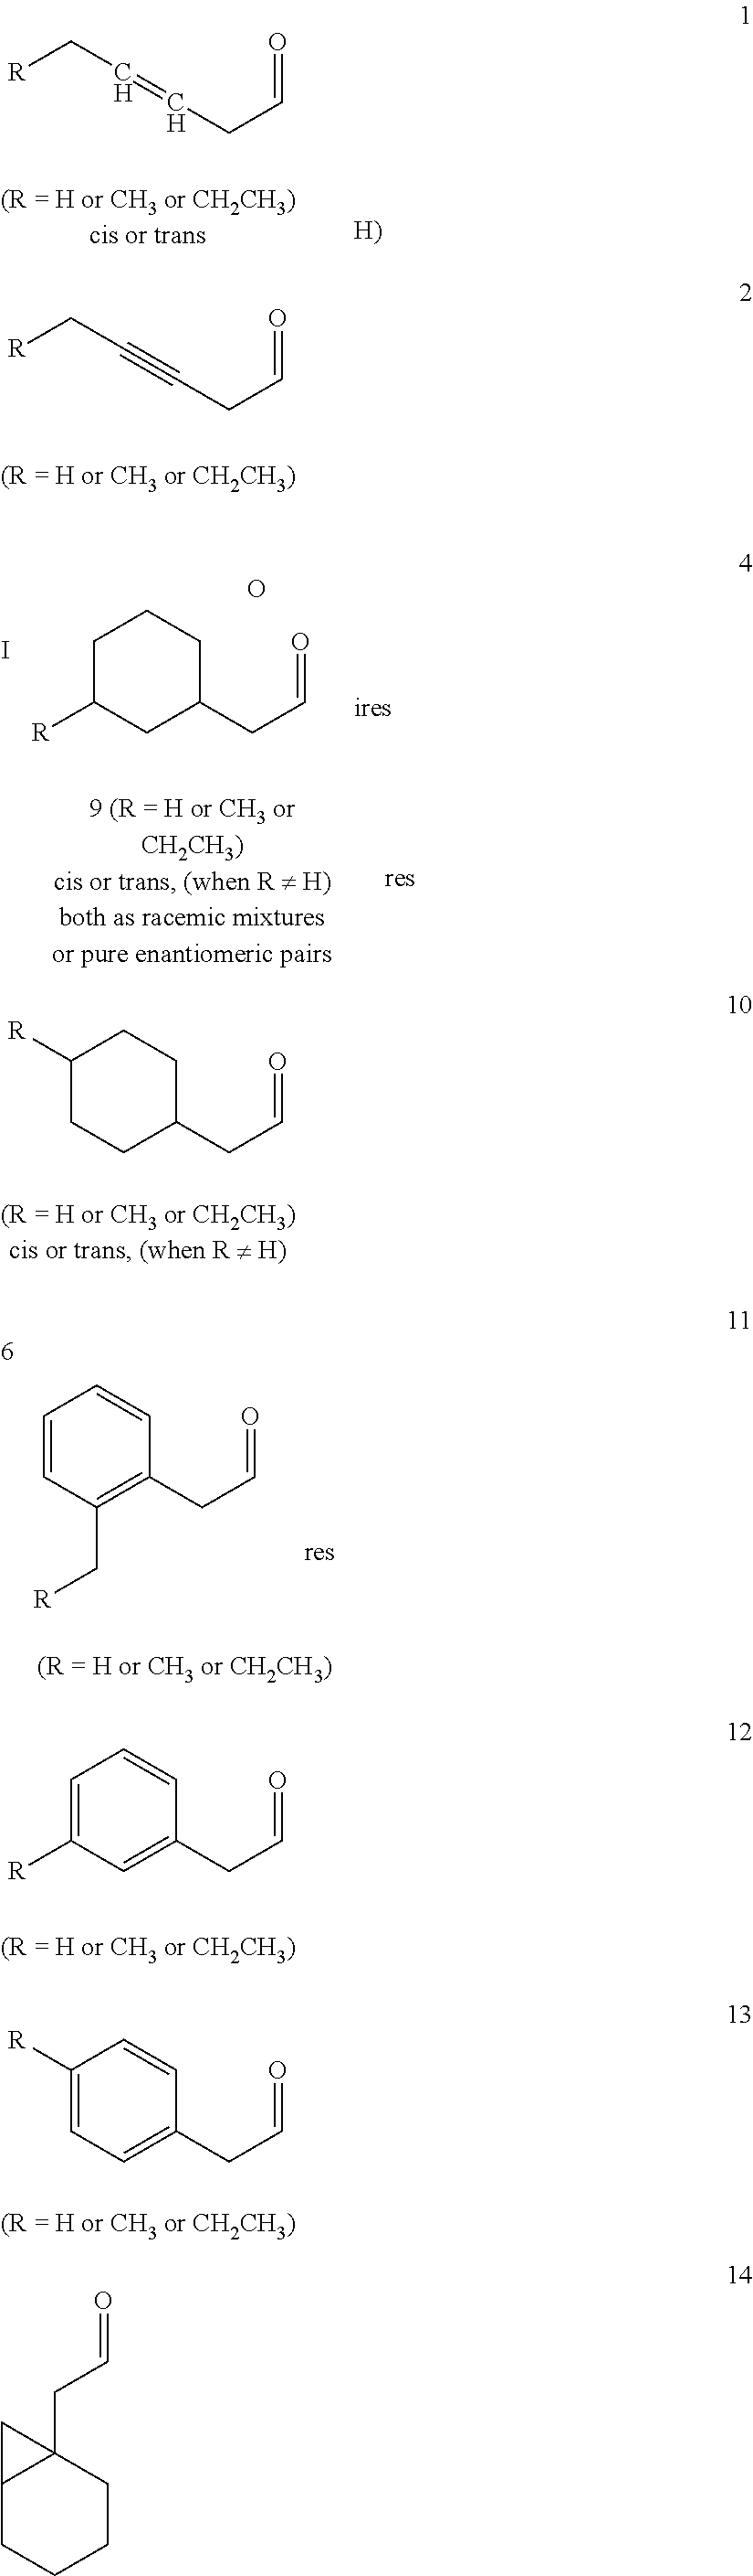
O=CCC#CC[R].C1([R])CCC(CC=O)CC1.C1=C([R])C=C(CC=O)C=C1.C1([R])=CC=C(CC=O)C=C1.O=CCC=CC[R].C1C([R])CC(CC=O)CC1.O.I.C1=CC(C[R])=C(CC=O)C=C1.C12CCCCC1(CC=O)C2
